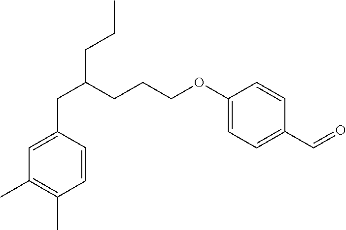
C(C1=CC(C)=C(C)C=C1)C(CCCOC1=CC=C(C=O)C=C1)CCC
